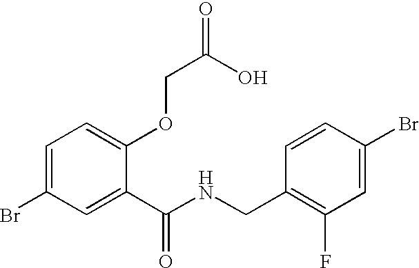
C1=C(Br)C=C(C(NCC2=C(F)C=C(Br)C=C2)=O)C(OCC(=O)O)=C1
